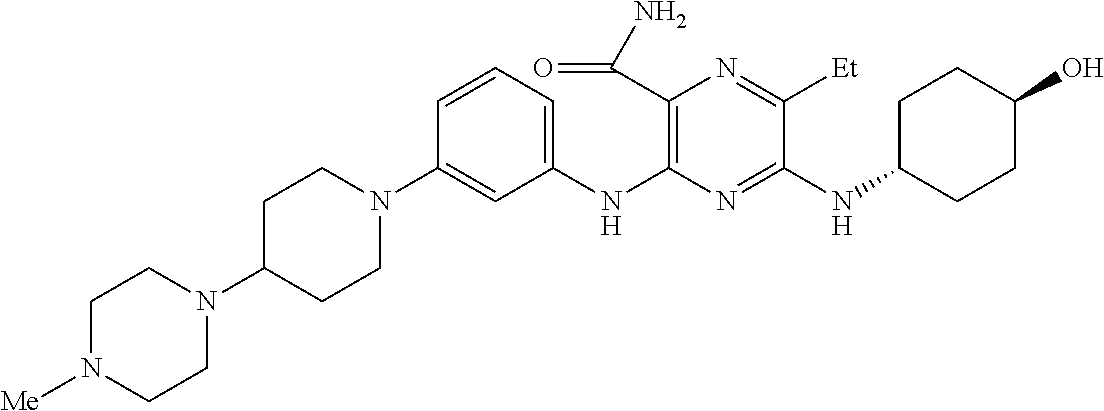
C1(NC2=C(C(N)=O)N=C([Et])C(NC3CCC(O)CC3)=N2)=CC=CC(N2CCC(N3CCN([Me])CC3)CC2)=C1
